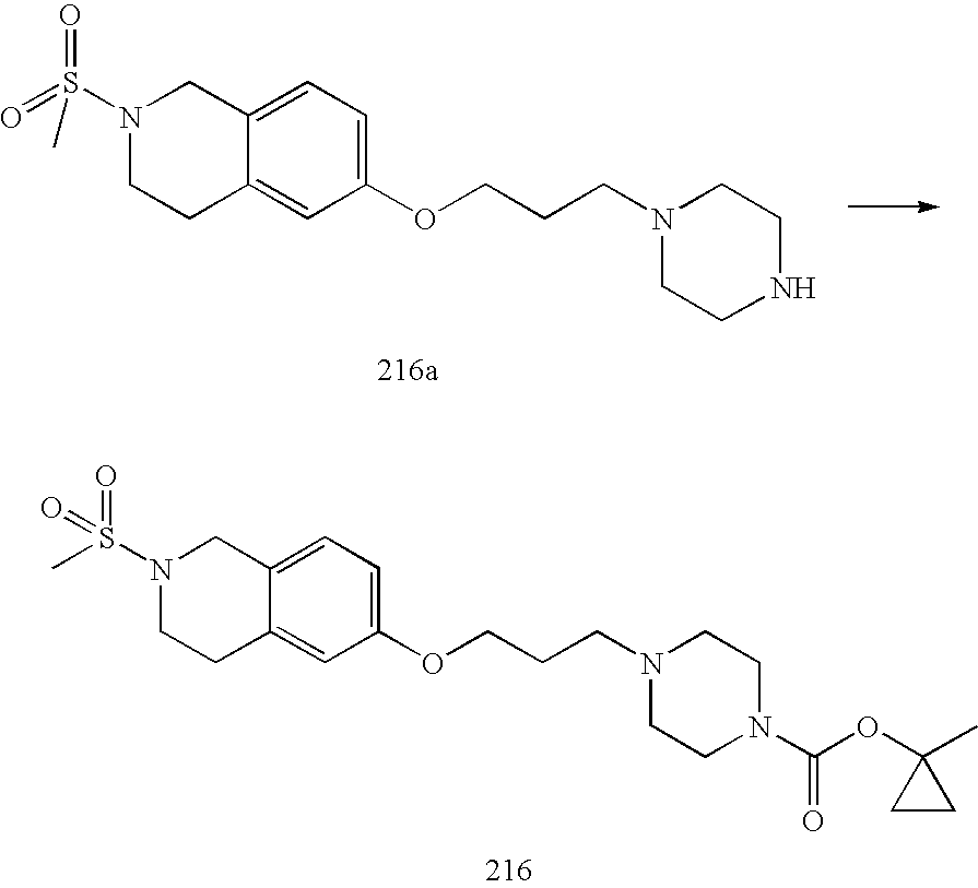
N1(S(=O)(=O)C)CCC2=CC(OCCCN3CCNCC3)=CC=C2C1.N1(S(=O)(=O)C)CCC2=CC(OCCCN3CCN(C(OC4(C)CC4)=O)CC3)=CC=C2C1
